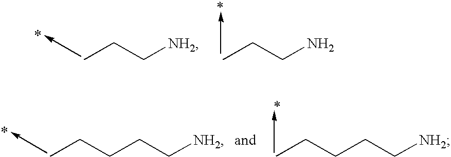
CCC[NH2].CCCN.CCCCC[NH2].CCCCC[NH2]
